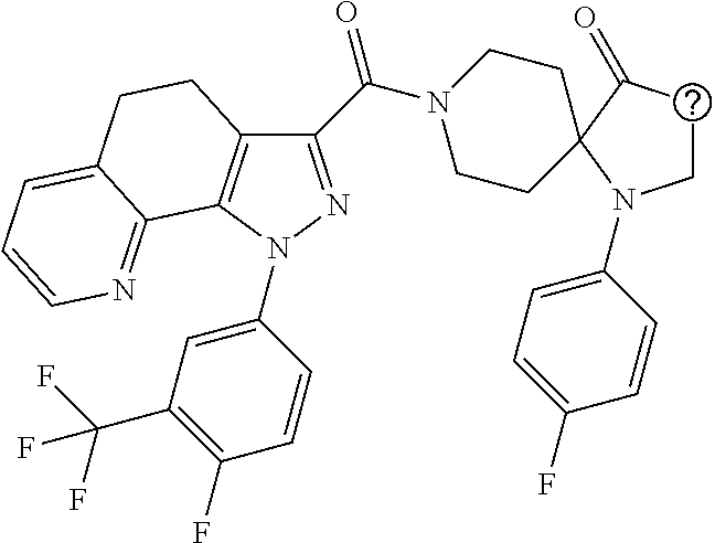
C1(C(=O)N2CCC3(CC2)C(=O)CCN3C2=CC=C(F)C=C2)=NN(C2=CC(C(F)(F)F)=C(F)C=C2)C2=C1CCC1=CC=CN=C21
